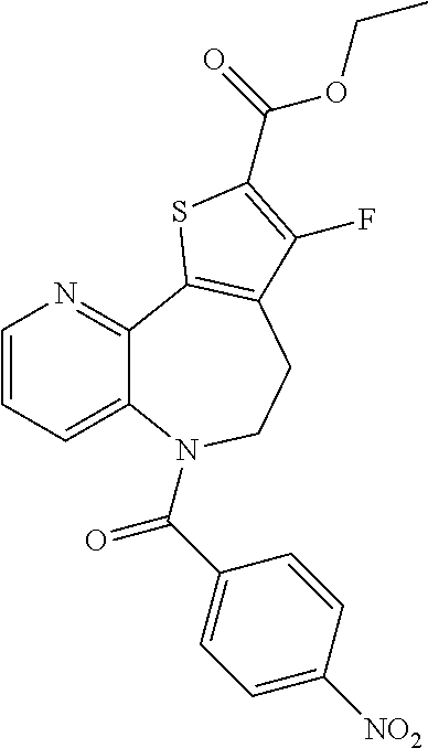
C1=CC=C2C(=N1)C1=C(CCN2C(=O)C2=CC=C([NO2])C=C2)C(F)=C(C(OCC)=O)S1
